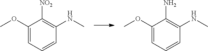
C1(OC)=CC=CC(NC)=C1[NO2].C1(OC)=CC=CC(NC)=C1N
